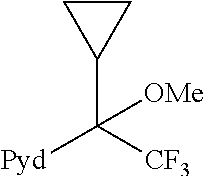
C1(C([CF3])([Pyd])[OMe])CC1
